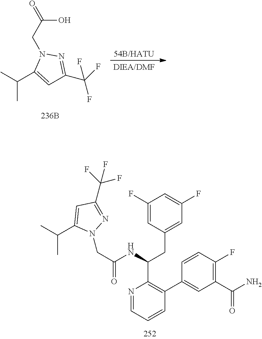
N1(CC(=O)O)C(C(C)C)=CC(C(F)(F)F)=N1.C(C)(C)C1=CC(C(F)(F)F)=NN1CC(=O)NC(CC1=CC(F)=CC(F)=C1)C1=C(C2=CC(C(N)=O)=C(F)C=C2)C=CC=N1
